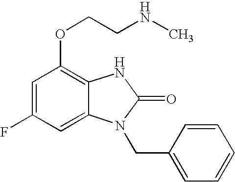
C1=C(F)C=C2C(=C1OCCNC)NC(=O)N2CC1=CC=CC=C1
